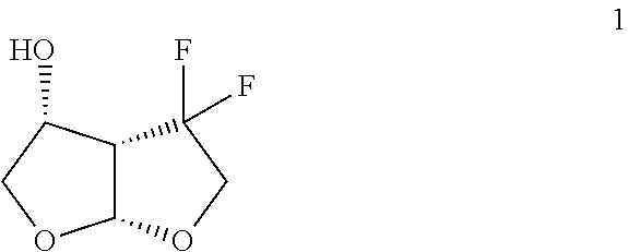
C12C(C(O)CO1)C(F)(F)CO2
